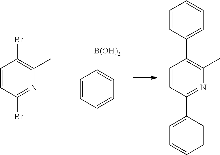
C1=CC(C2=CC=CC=C2)=NC(C)=C1C1=CC=CC=C1.C1=CC(Br)=NC(C)=C1Br.[B(OH)2]C1=CC=CC=C1
